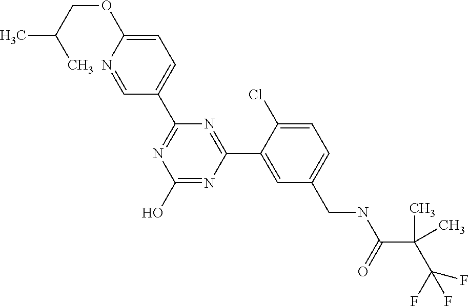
N1=C(C2=CC=C(OCC(C)C)N=C2)N=C(C2=CC(CNC(C(C(F)(F)F)(C)C)=O)=CC=C2Cl)N=C1O
